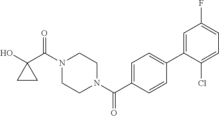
OC1(C(N2CCN(C(=O)C3=CC=C(C4=CC(F)=CC=C4Cl)C=C3)CC2)=O)CC1
